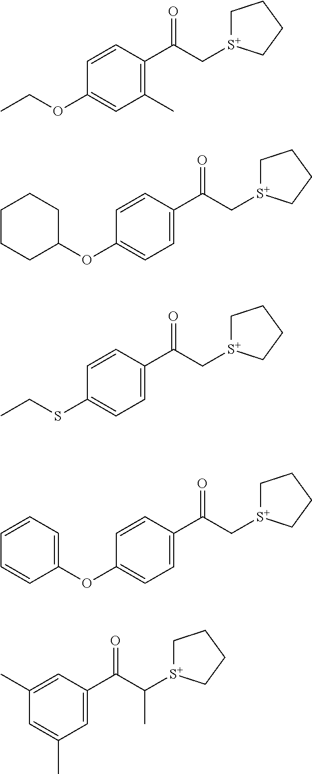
[S+]1(CC(=O)C2=C(C)C=C(OCC)C=C2)CCCC1.[S+]1(C(C(=O)C2=CC(C)=CC(C)=C2)C)CCCC1.[S+]1(CC(=O)C2=CC=C(OC3CCCCC3)C=C2)CCCC1.[S+]1(CC(=O)C2=CC=C(SCC)C=C2)CCCC1.[S+]1(CC(=O)C2=CC=C(OC3=CC=CC=C3)C=C2)CCCC1
